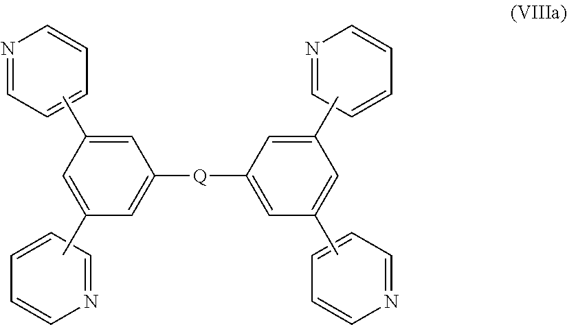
C1([Q]C2=CC(C)=CC(C)=C2)=CC(C)=CC(C)=C1.N1=CC=CC=C1.N1=CC=CC=C1.C1=CC=NC=C1.C1=CC=NC=C1
